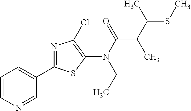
N(C(=O)C(C(SC)C)C)(C1=C(Cl)N=C(C2=CC=CN=C2)S1)CC
